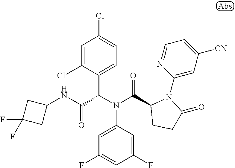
C1=C(Cl)C(C(N(C(C2CCC(=O)N2C2=CC([CN])=CC=N2)=O)C2=CC(F)=CC(F)=C2)C(NC2CC(F)(F)C2)=O)=CC=C1Cl
